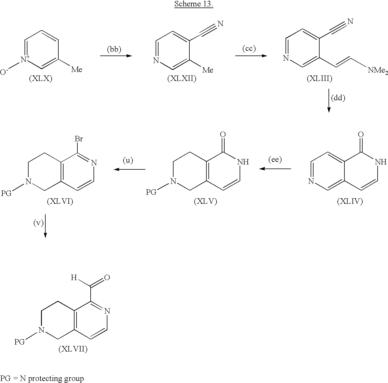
C1=[N+]([O-])C=C([Me])C=C1.C1=NC=C([Me])C(C#N)=C1.C1=NC=C(C=C[NMe2])C(C#N)=C1.C1=NC=C2C(=C1)C(=O)NC=C2.C1N([PG])CC2=C(C1)C(=O)NC=C2.C1N([PG])CC2=C(C1)C(Br)=NC=C2.C1N([PG])CC2=C(C1)C(C(=O)[H])=NC=C2
